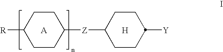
C1CC([Z]C2CCC([Y])CC2)CCC1[R].[A].[H]
